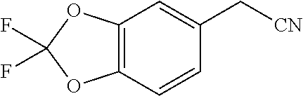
C1=CC2=C(C=C1C[CN])OC(F)(F)O2
